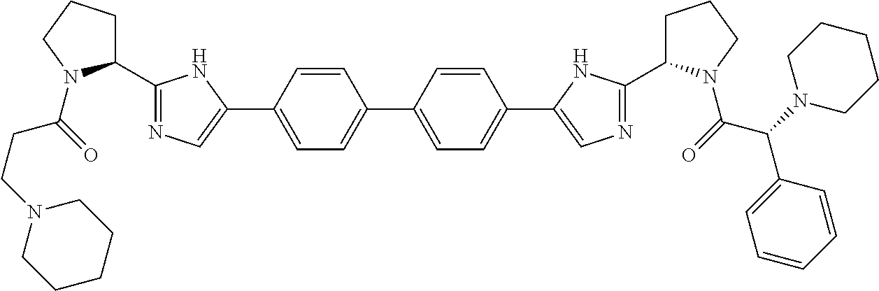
C1=CC(C2=CN=C(C3CCCN3C(=O)CCN3CCCCC3)N2)=CC=C1C1=CC=C(C2=CN=C(C3CCCN3C(=O)C(N3CCCCC3)C3=CC=CC=C3)N2)C=C1
